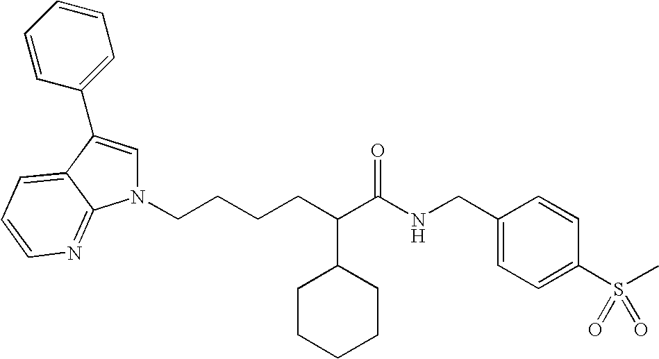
N1(CCCCC(C(NCC2=CC=C(S(C)(=O)=O)C=C2)=O)C2CCCCC2)C=C(C2=CC=CC=C2)C2=CC=CN=C12
